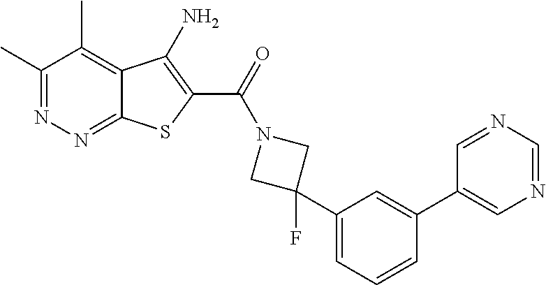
C1(C)=NN=C2C(=C1C)C(N)=C(C(=O)N1CC(F)(C3=CC=CC(C4=CN=CN=C4)=C3)C1)S2
